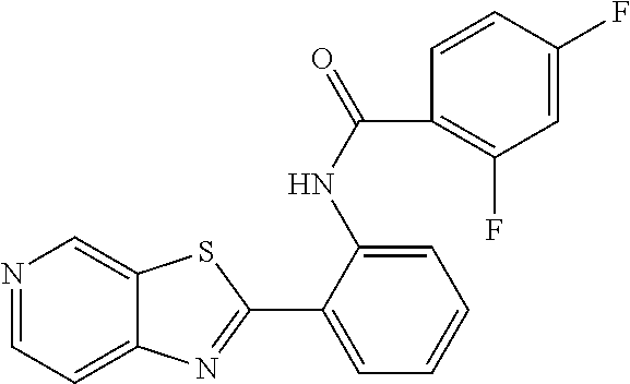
N1=CC=C2C(=C1)SC(C1=CC=CC=C1NC(=O)C1=C(F)C=C(F)C=C1)=N2
